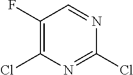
C1(F)=C(Cl)N=C(Cl)N=C1
